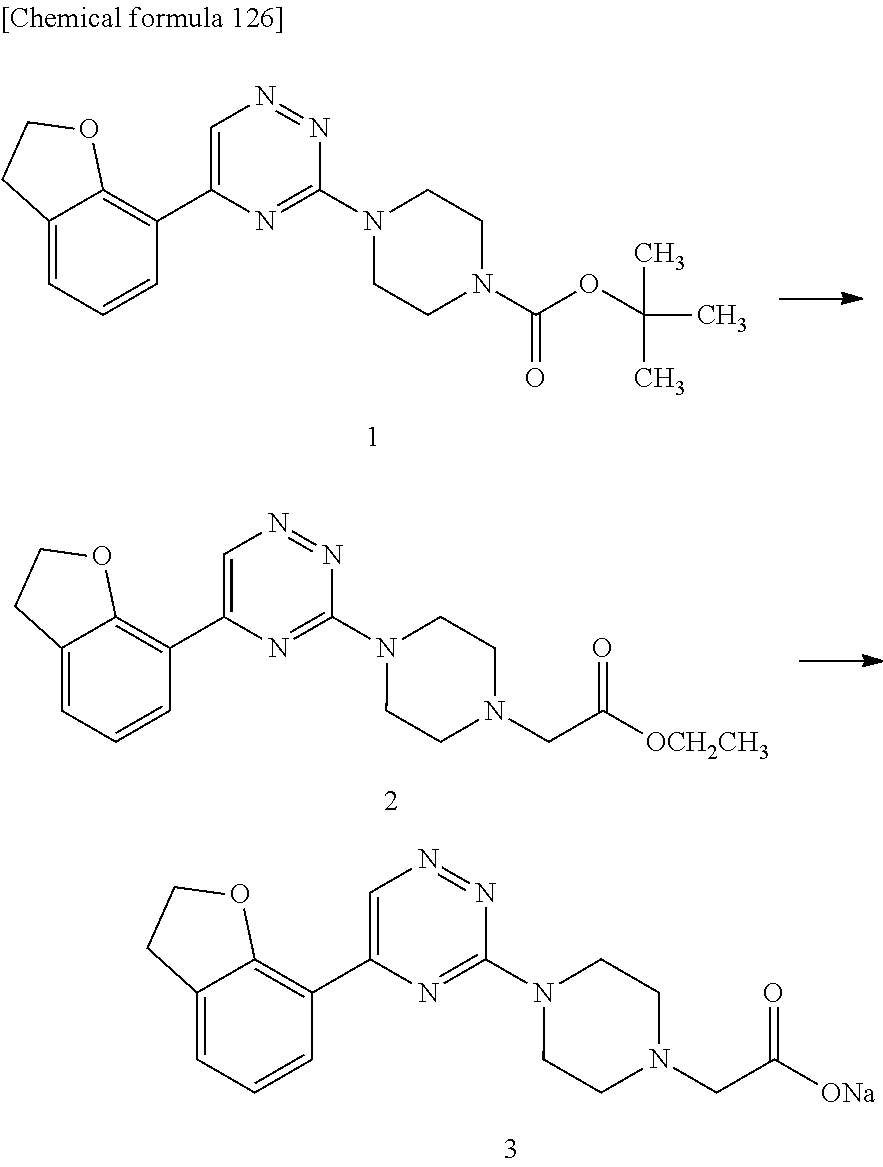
C12=CC=CC(C3=CN=NC(N4CCN(C(OC(C)(C)C)=O)CC4)=N3)=C1OCC2.C12=CC=CC(C3=CN=NC(N4CCN(CC([OCH2CH3])=O)CC4)=N3)=C1OCC2.C12=CC=CC(C3=CN=NC(N4CCN(CC([ONa])=O)CC4)=N3)=C1OCC2
